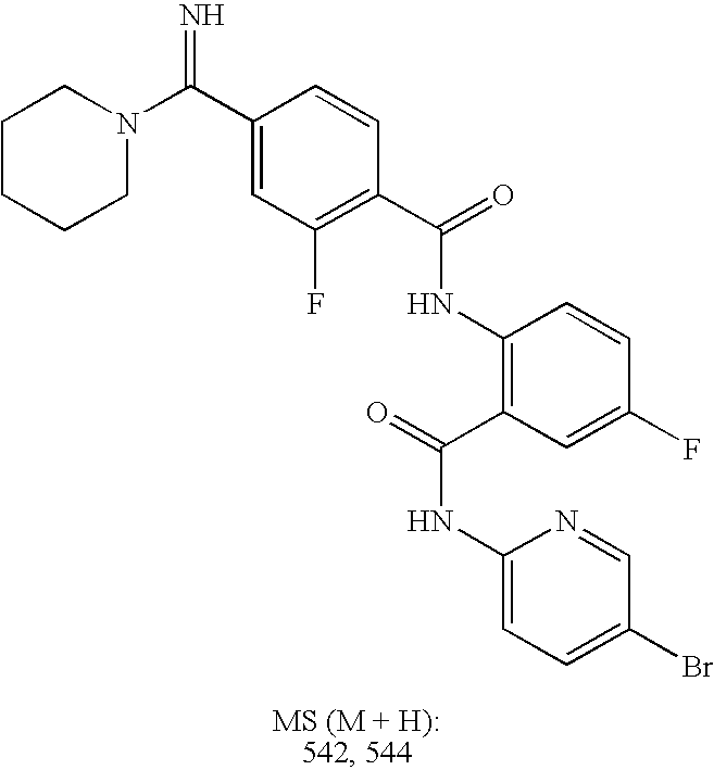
C1(C(N2CCCCC2)=N)=CC(F)=C(C(=O)NC2=C(C(=O)NC3=CC=C(Br)C=N3)C=C(F)C=C2)C=C1
